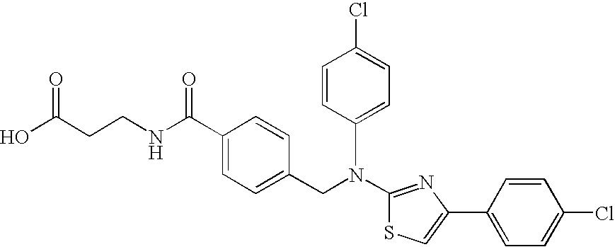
N(C1=NC(C2=CC=C(Cl)C=C2)=CS1)(CC1=CC=C(C(NCCC(O)=O)=O)C=C1)C1=CC=C(Cl)C=C1
